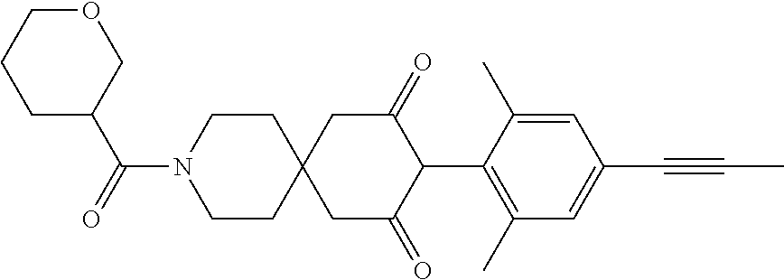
C1CN(C(=O)C2COCCC2)CCC12CC(=O)C(C1=C(C)C=C(C#CC)C=C1C)C(=O)C2
